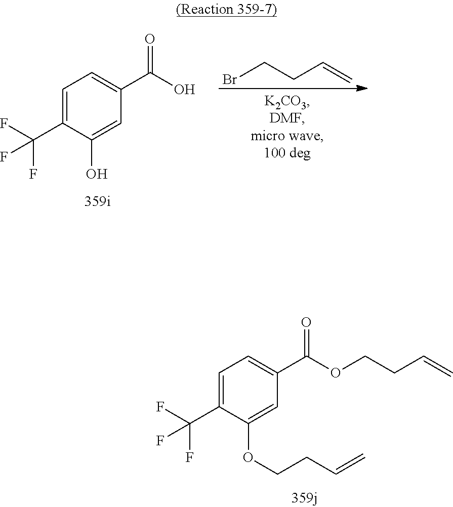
C1=C(C(F)(F)F)C(OCCC=C)=CC(C(OCCC=C)=O)=C1.C1=C(C(F)(F)F)C(O)=CC(C(O)=O)=C1.BrCCC=C
